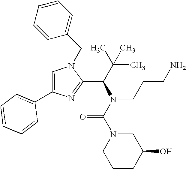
C1=C(C2=CC=CC=C2)N=C(C(N(C(=O)N2CCCC(O)C2)CCCN)C(C)(C)C)N1CC1=CC=CC=C1
